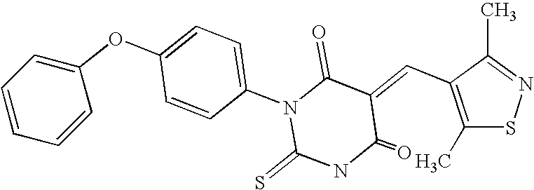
C1(C)=C(C=C2C(=O)N(C3=CC=C(OC4=CC=CC=C4)C=C3)C(=S)NC2=O)C(C)=NS1
